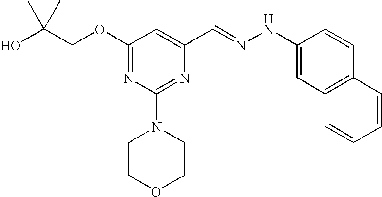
C(COC1=NC(N2CCOCC2)=NC(C=NNC2=CC3=C(C=C2)C=CC=C3)=C1)(O)(C)C
